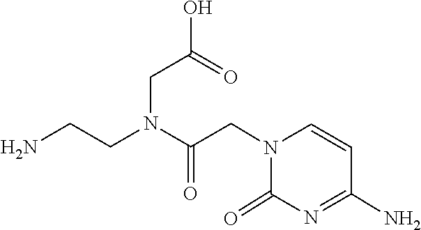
O=C1N(CC(N(CC(O)=O)CCN)=O)C=CC(N)=N1
